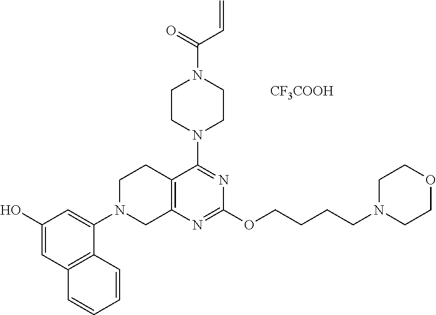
[CF3COOH].C12=C(N=C(OCCCCN3CCOCC3)N=C1N1CCN(C(=O)C=C)CC1)CN(C1=CC(O)=CC3=C1C=CC=C3)CC2
